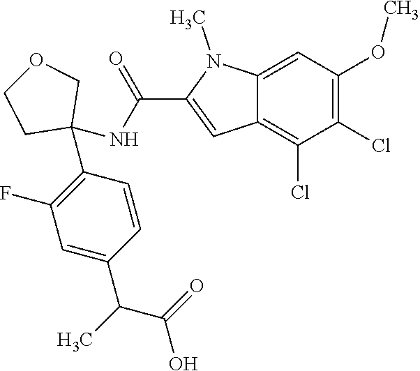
C1=C2C(=C(Cl)C(Cl)=C1OC)C=C(C(NC1(C3=C(F)C=C(C(C)C(=O)O)C=C3)COCC1)=O)N2C
